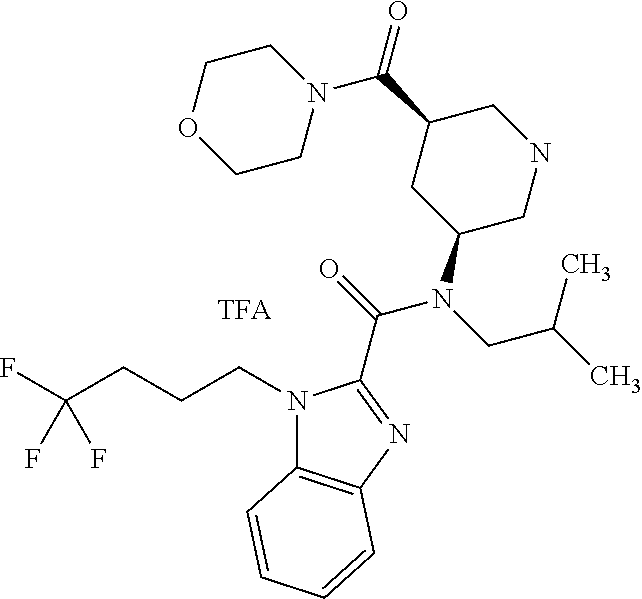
N1(CCCC(F)(F)F)C2=C(N=C1C(=O)N(CC(C)C)C1CNCC(C(N3CCOCC3)=O)C1)C=CC=C2
